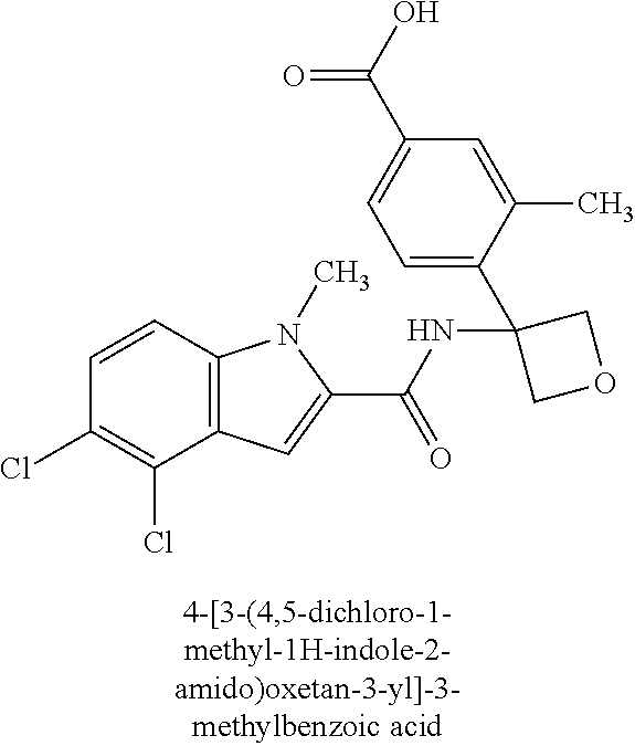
C1(Cl)=C(Cl)C2=C(C=C1)N(C)C(C(NC1(C3=CC=C(C(=O)O)C=C3C)COC1)=O)=C2
